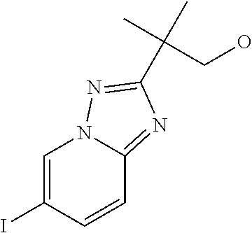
C1=C(I)C=CC2=NC(C(C)(C)CO)=NN12
